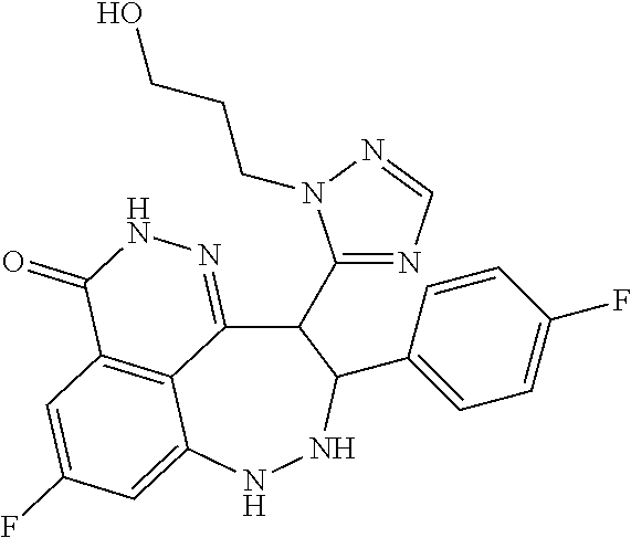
C12=C3C=C(F)C=C1NNC(C1=CC=C(F)C=C1)C(C1=NC=NN1CCCO)C2=NNC3=O
